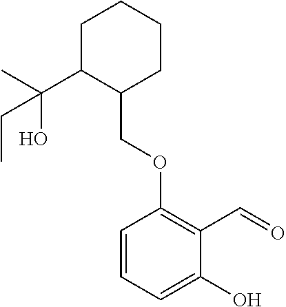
C1C(C(C)(O)CC)C(COC2=C(C=O)C(O)=CC=C2)CCC1
